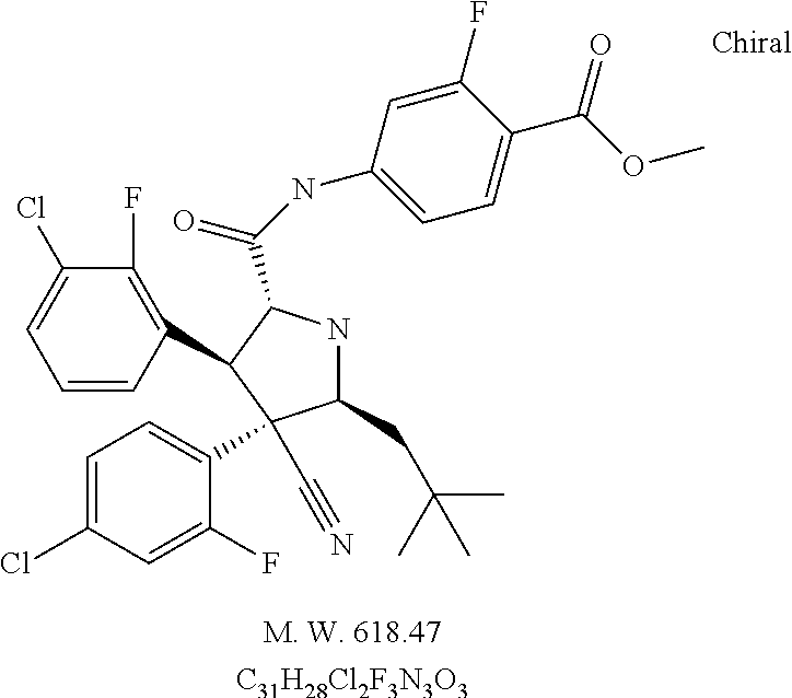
C1(CC(C)(C)C)NC(C(=O)NC2=CC=C(C(OC)=O)C(F)=C2)C(C2=C(F)C(Cl)=CC=C2)C1(C1=CC=C(Cl)C=C1F)C#N.[C31H28Cl2F3N3O3]
